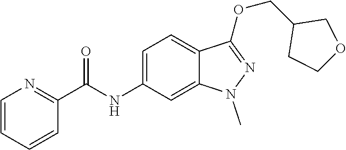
C(NC1=CC=C2C(=C1)N(C)N=C2OCC1CCOC1)(C1=NC=CC=C1)=O
